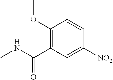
C1(OC)=C(C(NC)=O)C=C([NO2])C=C1
